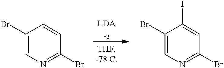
C1(Br)=CN=C(Br)C=C1.C1(Br)=CN=C(Br)C=C1I
